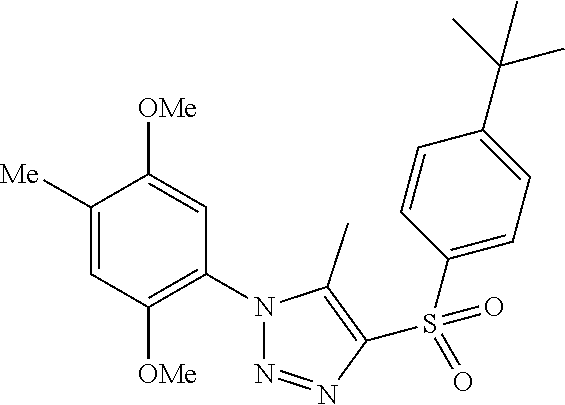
C1([Me])=CC([OMe])=C(N2N=NC(S(C3=CC=C(C(C)(C)C)C=C3)(=O)=O)=C2C)C=C1[OMe]
